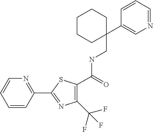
C1(C(F)(F)F)=C(C(NCC2(C3=CN=CC=C3)CCCCC2)=O)SC(C2=NC=CC=C2)=N1
